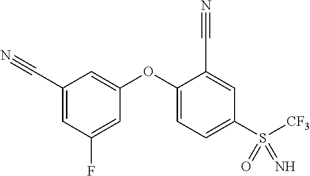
C1(OC2=CC=C(S([CF3])(=N)=O)C=C2C#N)=CC(C#N)=CC(F)=C1
